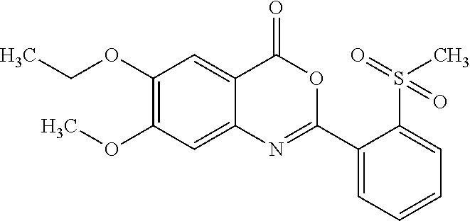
CCOC1=C(OC)C=C2C(=C1)C(=O)OC(C1=CC=CC=C1S(C)(=O)=O)=N2
